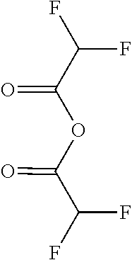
O=C(C(F)F)OC(C(F)F)=O
